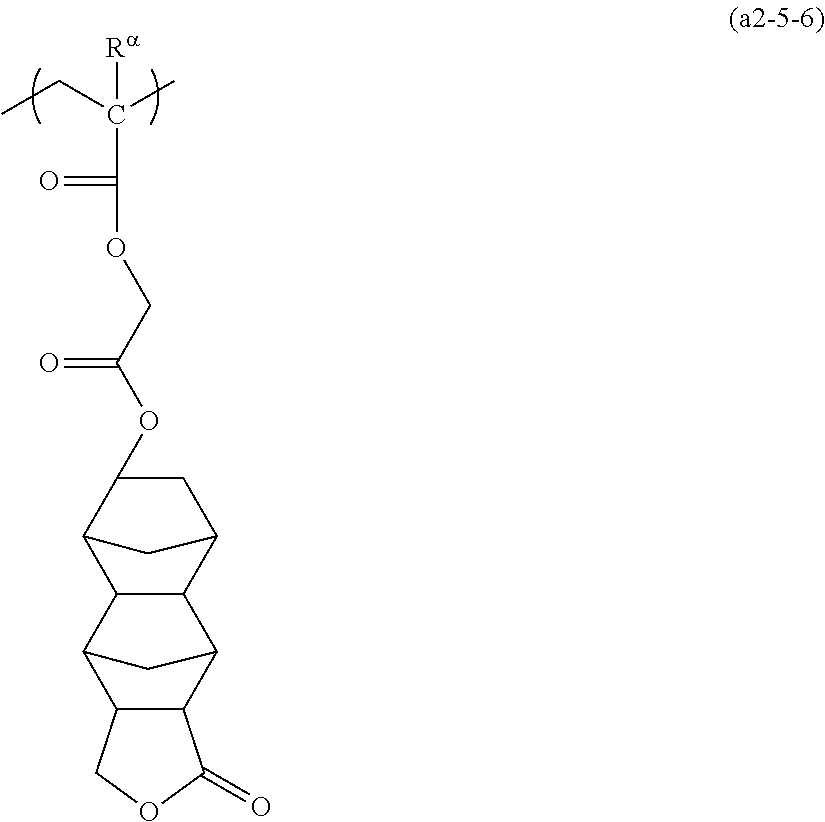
CCC(C)([Ra])C(=O)OCC(OC1CC2CC1C1C2C2C3C(C1C2)COC3=O)=O
